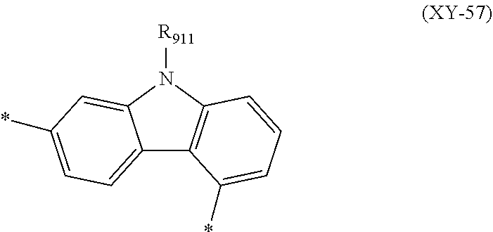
C12=CC=C(*)C=C1N([R911])C1=C2C(*)=CC=C1
